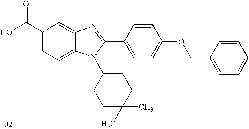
OC(C1=CC=C2C(=C1)N=C(C1=CC=C(OCC3=CC=CC=C3)C=C1)N2C1CCC(C)(C)CC1)=O
